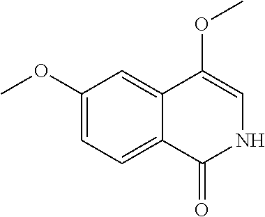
C1(OC)=CC=C2C(=C1)C(OC)=CNC2=O
